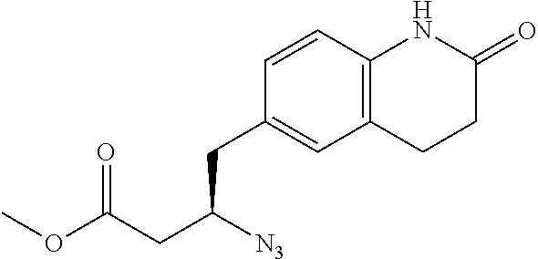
C12=C(CCC(=O)N1)C=C(CC(CC(=O)OC)[N3])C=C2
